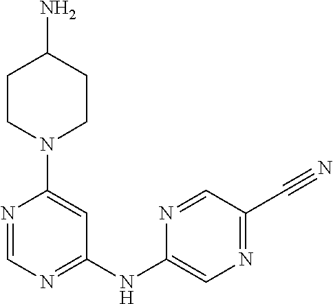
N1=CN=C(NC2=CN=C(C#N)C=N2)C=C1N1CCC(N)CC1
